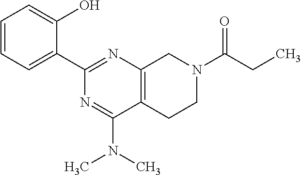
C1=CC=C(C2=NC3=C(C(N(C)C)=N2)CCN(C(CC)=O)C3)C(O)=C1
